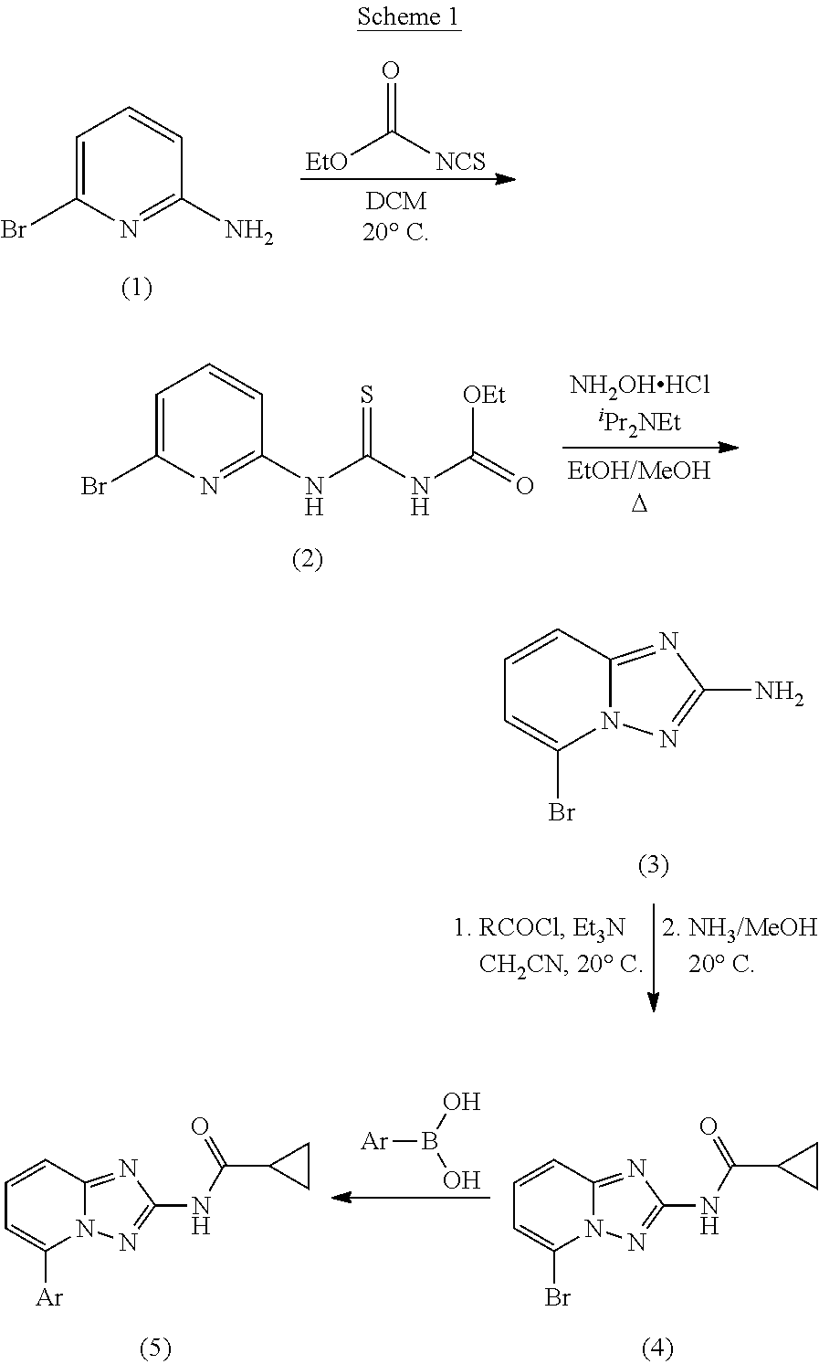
OB([Ar])O.N12C(=NC(NC(C3CC3)=O)=N1)C=CC=C2[Ar].N12C(=NC(NC(C3CC3)=O)=N1)C=CC=C2Br.C1=C(Br)N=C(N)C=C1.[EtO]C([NCS])=O.C1=C(Br)N=C(NC(NC(=O)[OEt])=S)C=C1.N12C(=NC(N)=N1)C=CC=C2Br
